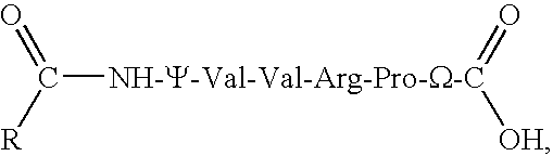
O=[NH-Y-Val-Val-Arg-Pro-W-C]([OH])C([R])=O
